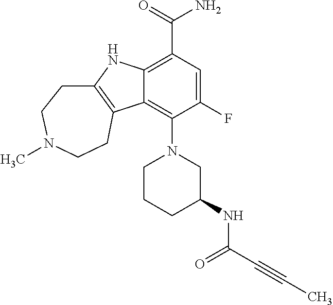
C12=C(C(=O)N)C=C(F)C(N3CC(NC(C#CC)=O)CCC3)=C1C1=C(N2)CCN(C)CC1
